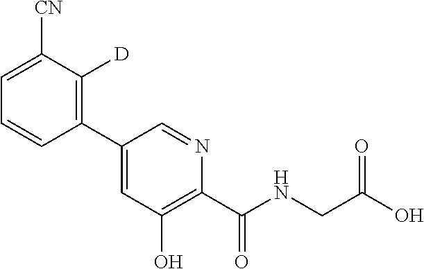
C1(C2=CC(O)=C(C(NCC(O)=O)=O)N=C2)=C([D])C([CN])=CC=C1
